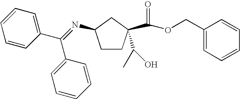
C1CC(C(OCC2=CC=CC=C2)=O)(C(C)O)CC1N=C(C1=CC=CC=C1)C1=CC=CC=C1
